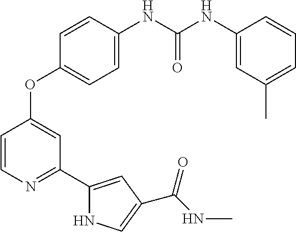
C1=CN=C(C2=CC(C(NC)=O)=CN2)C=C1OC1=CC=C(NC(NC2=CC(C)=CC=C2)=O)C=C1
